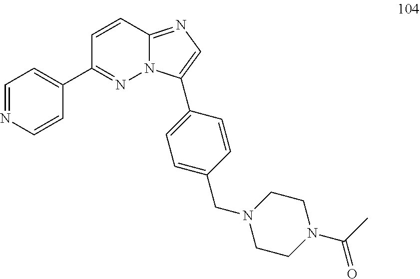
C1(C2=NN3C(=NC=C3C3=CC=C(CN4CCN(C(C)=O)CC4)C=C3)C=C2)=CC=NC=C1
